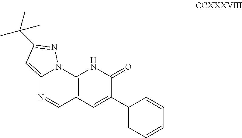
C12=C(C=C(C3=CC=CC=C3)C(=O)N1)C=NC1=CC(C(C)(C)C)=NN21
